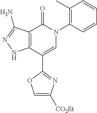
C12=C(C(C3=NC([CO2Et])=CO3)=CN(C3=C(C)C=CC=C3)C1=O)NN=C2N
